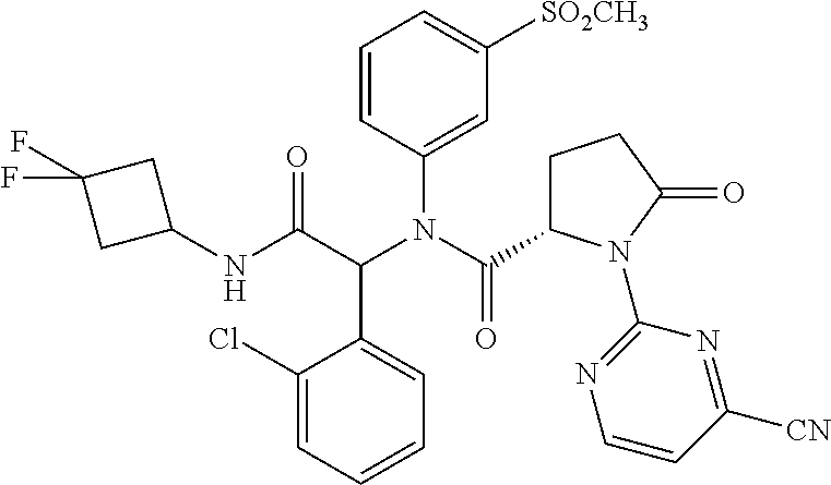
C1(Cl)=CC=CC=C1C(C(NC1CC(F)(F)C1)=O)N(C(C1CCC(=O)N1C1=NC=CC([CN])=N1)=O)C1=CC([SO2CH3])=CC=C1
